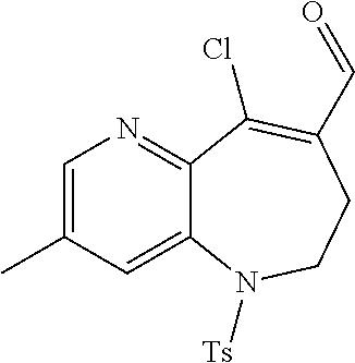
C12=CC(C)=CN=C1C(Cl)=C(C=O)CCN2[Ts]
